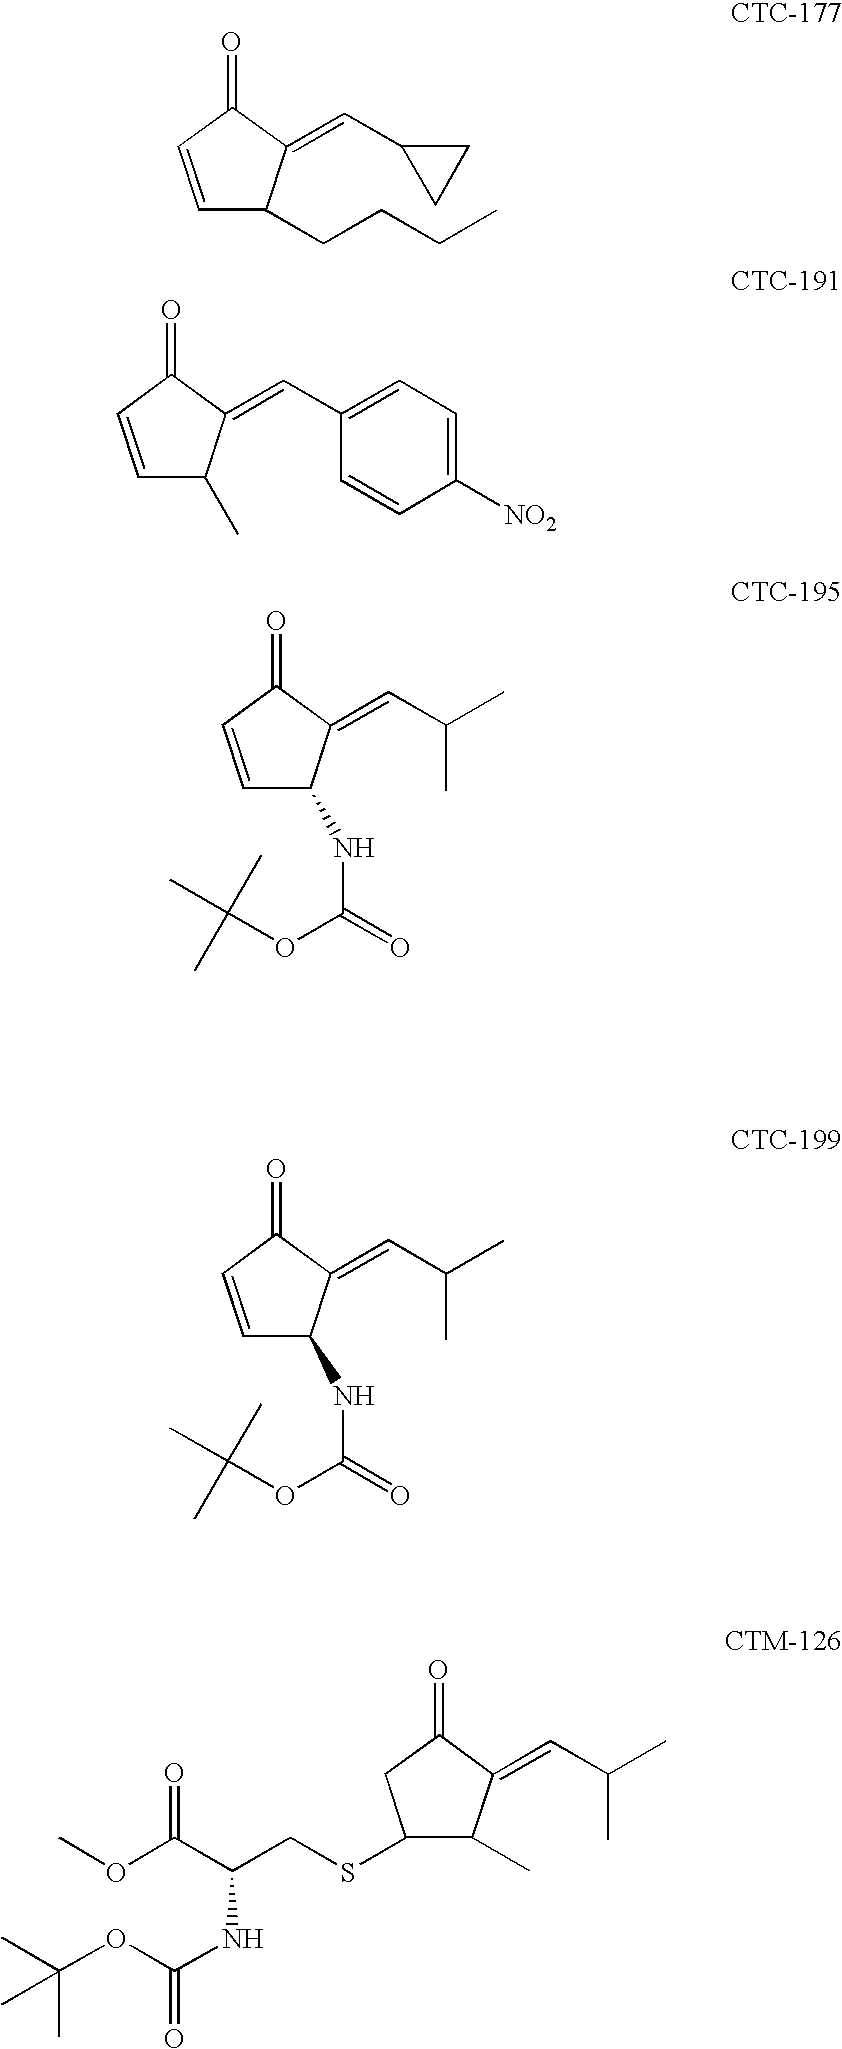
C1=CC(=O)C(=CC2CC2)C1CCCC.C1=CC(=O)C(=CC2=CC=C([NO2])C=C2)C1C.C1=CC(=O)C(=CC(C)C)C1NC(=O)OC(C)(C)C.C1=CC(=O)C(=CC(C)C)C1NC(=O)OC(C)(C)C.C1(SCC(C(OC)=O)NC(=O)OC(C)(C)C)C(C)C(=CC(C)C)C(=O)C1
